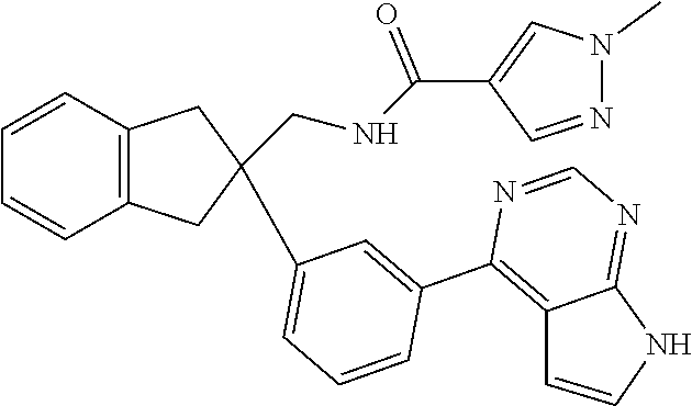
C12=C(C=CC=C1)CC(CNC(C1=CN(C)N=C1)=O)(C1=CC=CC(C3=C4C(=NC=N3)NC=C4)=C1)C2
